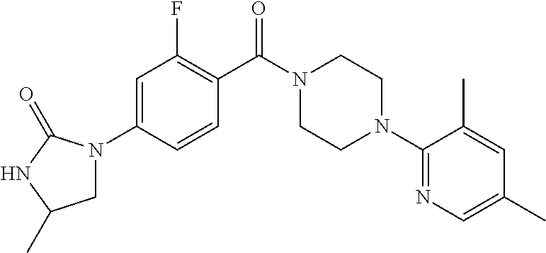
C1=C(N2CC(C)NC2=O)C=CC(C(N2CCN(C3=NC=C(C)C=C3C)CC2)=O)=C1F
